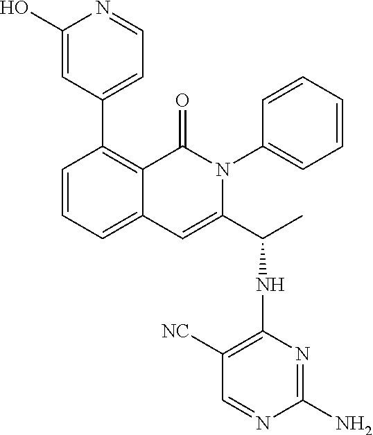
C1=CC=C2C(=C1C1=CC=NC(O)=C1)C(=O)N(C1=CC=CC=C1)C(C(C)NC1=C([NC])C=NC(N)=N1)=C2
